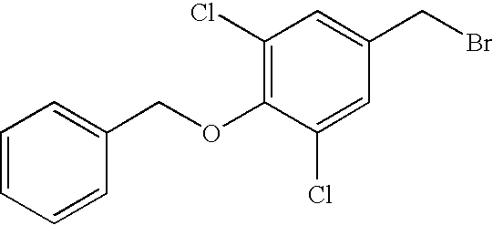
C1(Cl)=C(OCC2=CC=CC=C2)C(Cl)=CC(CBr)=C1
